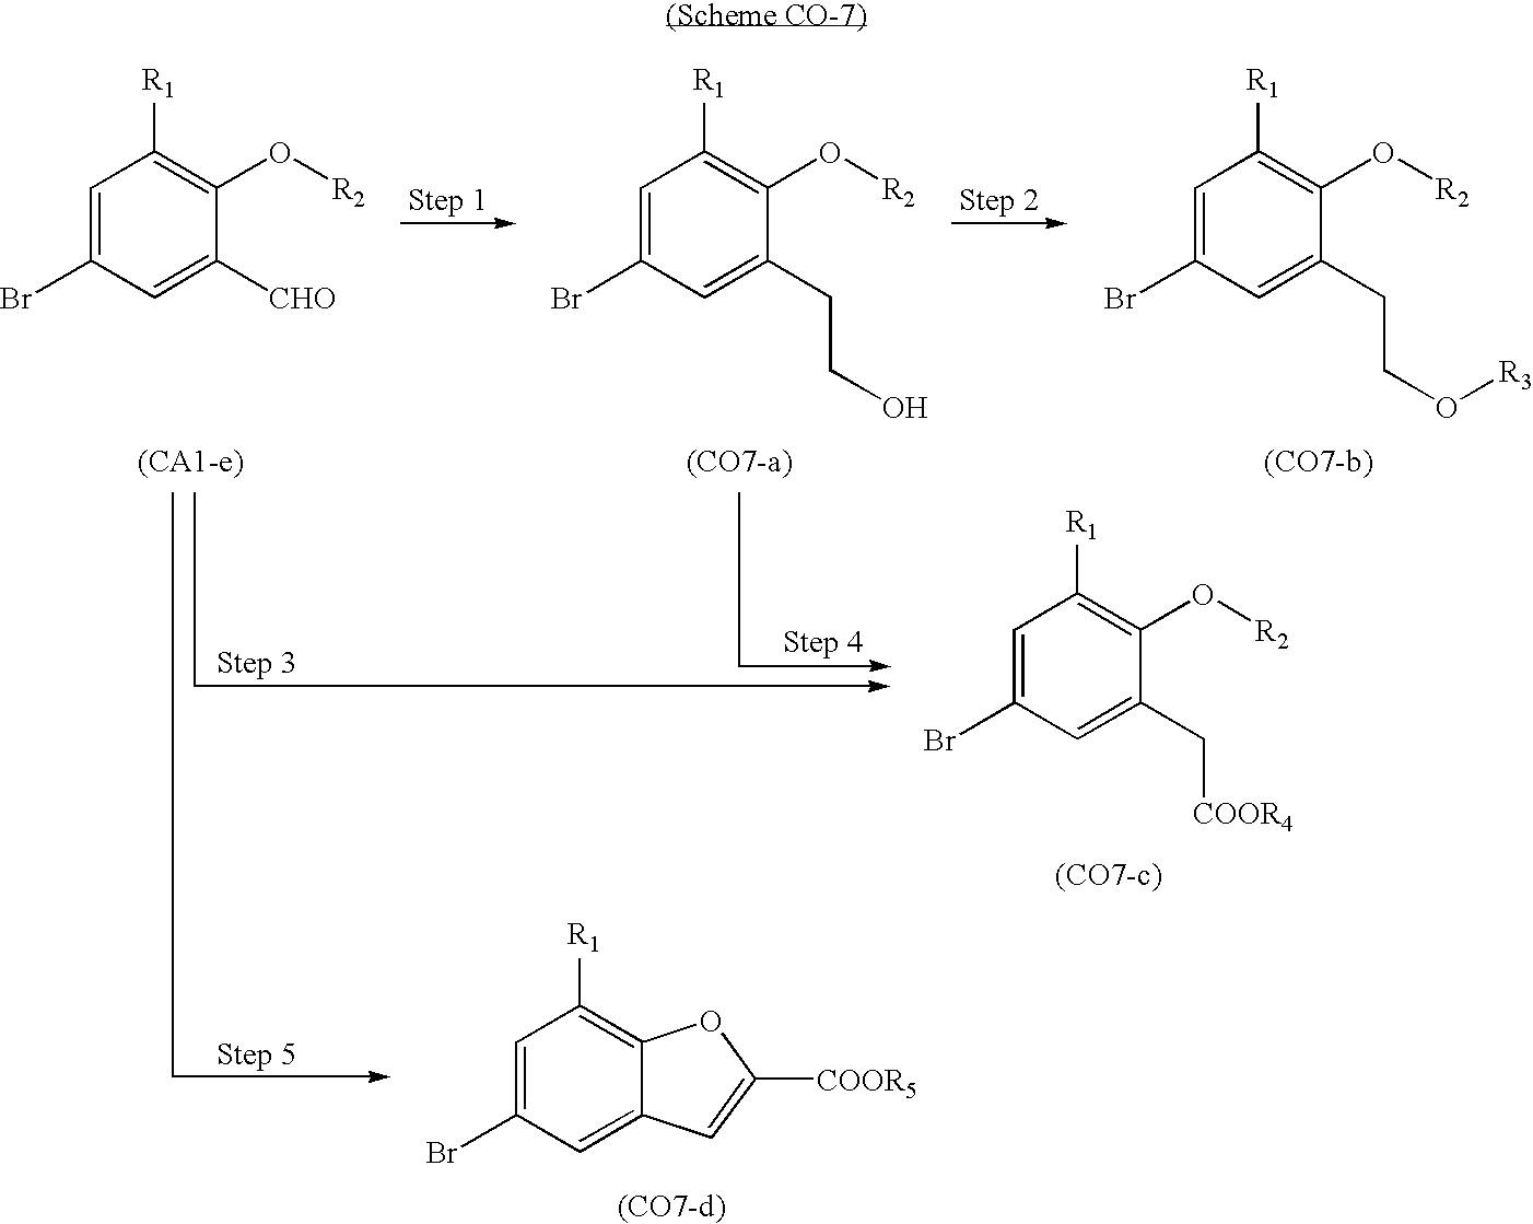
C1=C(Br)C=C([CHO])C(O[R2])=C1[R1].C1=C(Br)C=C(CCO)C(O[R2])=C1[R1].C1=C(Br)C=C(CCO[R3])C(O[R2])=C1[R1].C1=C(Br)C=C(C[COOR4])C(O[R2])=C1[R1].C1=C(Br)C=C2C(=C1[R1])OC([COOR5])=C2
